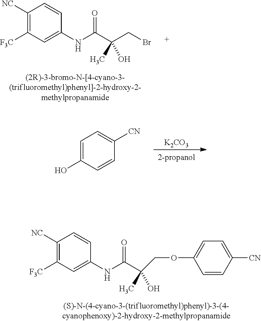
[K2CO3].[2-propanol].C1=C(O)C=CC([CN])=C1.C1([NC])=C([F3C])C=C(NC(C(CBr)(C)O)=O)C=C1.C1([NC])=C([F3C])C=C(NC(C(C)(O)COC2=CC=C([CN])C=C2)=O)C=C1
